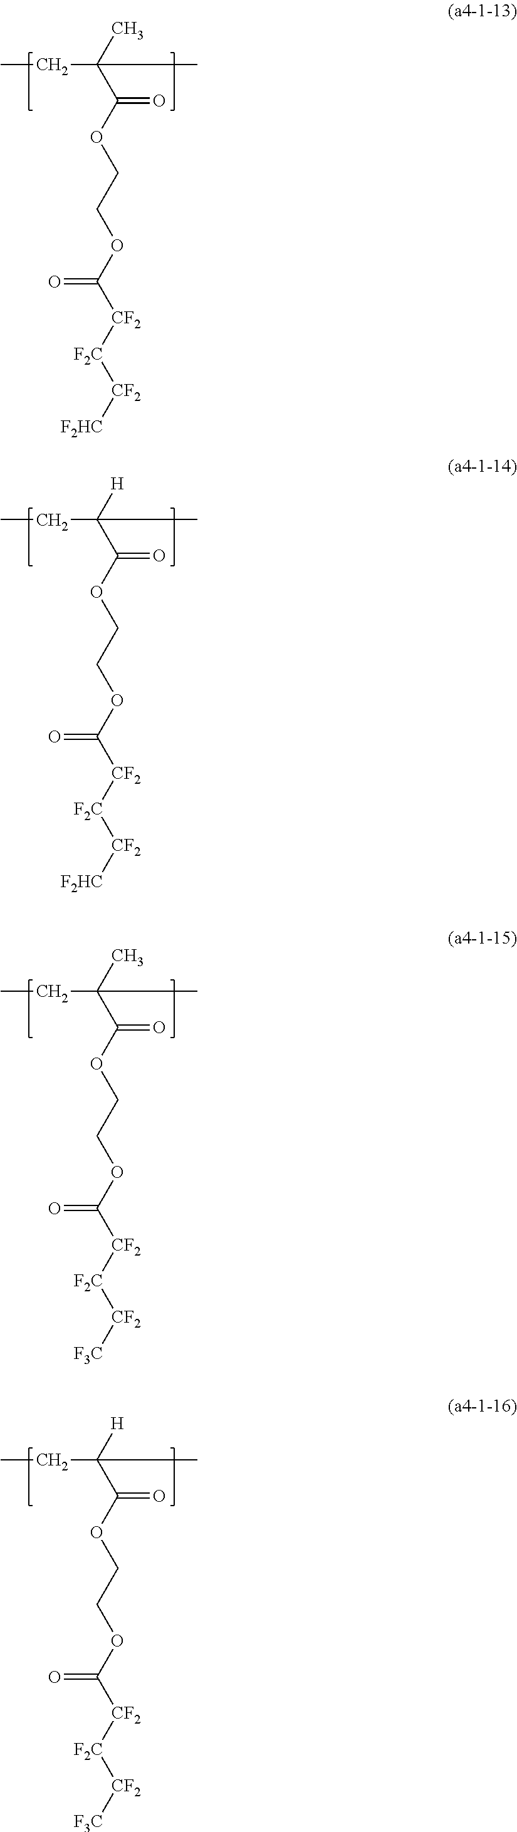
CCC(C(OCCOC(=O)[CF2][F2C][CF2][F2HC])=O)([H])C.CCC(C(OCCOC(=O)[CF2][F2C][CF2][F3C])=O)(C)C.CCC(C(OCCOC(=O)[CF2][F2C][CF2][F3C])=O)([H])C.CCC(C(OCCOC(=O)[CF2][F2C][CF2][F2HC])=O)(C)C
